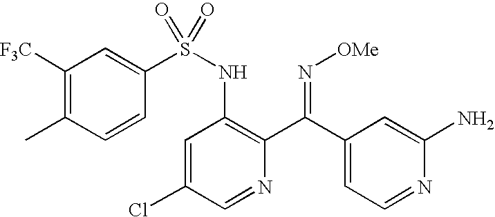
C1([F3C])=C(C)C=CC(S(NC2=C(C(C3=CC=NC(N)=C3)=N[OMe])N=CC(Cl)=C2)(=O)=O)=C1
